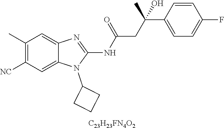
C1(C)=C([NC])C=C2C(=C1)N=C(NC(CC(C1=CC=C(F)C=C1)(C)O)=O)N2C1CCC1.[C23H23FN4O2]
